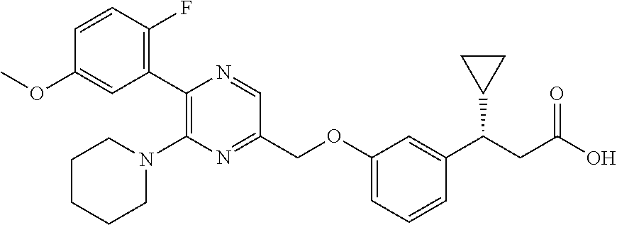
N1=CC(COC2=CC=CC(C(C3CC3)CC(=O)O)=C2)=NC(N2CCCCC2)=C1C1=C(F)C=CC(OC)=C1
